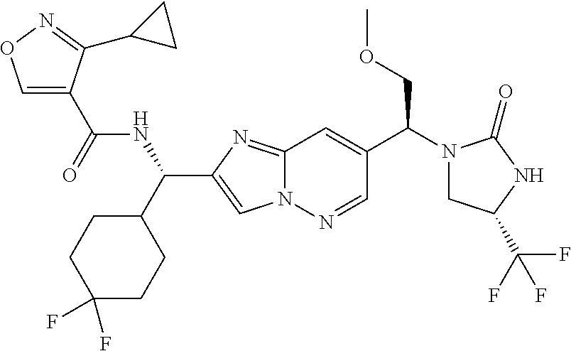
C1=C(C(NC(C2CCC(F)(F)CC2)C2=CN3C(=N2)C=C(C(COC)N2CC(C(F)(F)F)NC2=O)C=N3)=O)C(C2CC2)=NO1
